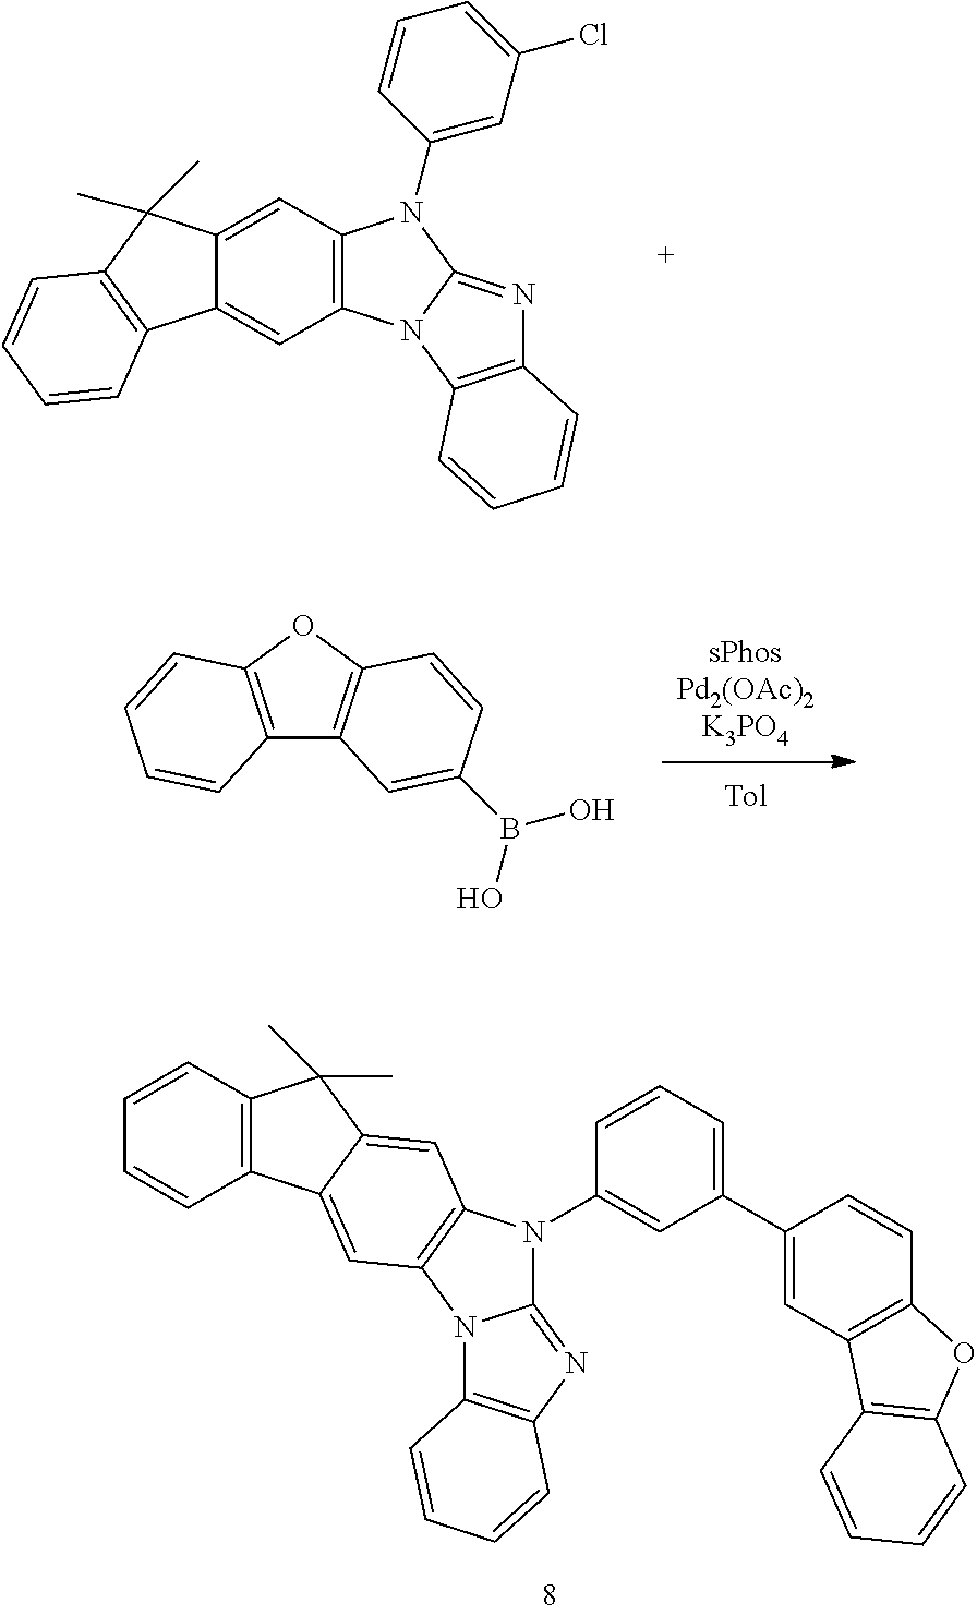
C12=CC3=C(C=C1C(C)(C)C1=C2C=CC=C1)N(C1=CC(Cl)=CC=C1)C1=NC2=C(N31)C=CC=C2.C12=C(OC3=C1C=C(B(O)O)C=C3)C=CC=C2.C12=NC3=C(N1C1=C(N2C2=CC(C4=CC5=C(C=C4)OC4=C5C=CC=C4)=CC=C2)C=C2C(=C1)C1=C(C2(C)C)C=CC=C1)C=CC=C3
